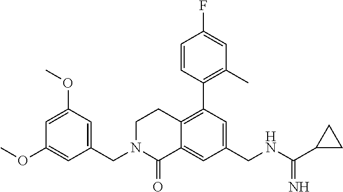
C1(OC)=CC(OC)=CC(CN2C(=O)C3=CC(CNC(C4CC4)=N)=CC(C4=C(C)C=C(F)C=C4)=C3CC2)=C1
